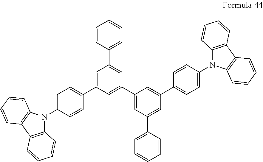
C1=C(C2=CC=C(N3C4=C(C5=C3C=CC=C5)C=CC=C4)C=C2)C=C(C2=CC(C3=CC=CC=C3)=CC(C3=CC=C(N4C5=C(C6=C4C=CC=C6)C=CC=C5)C=C3)=C2)C=C1C1=CC=CC=C1
